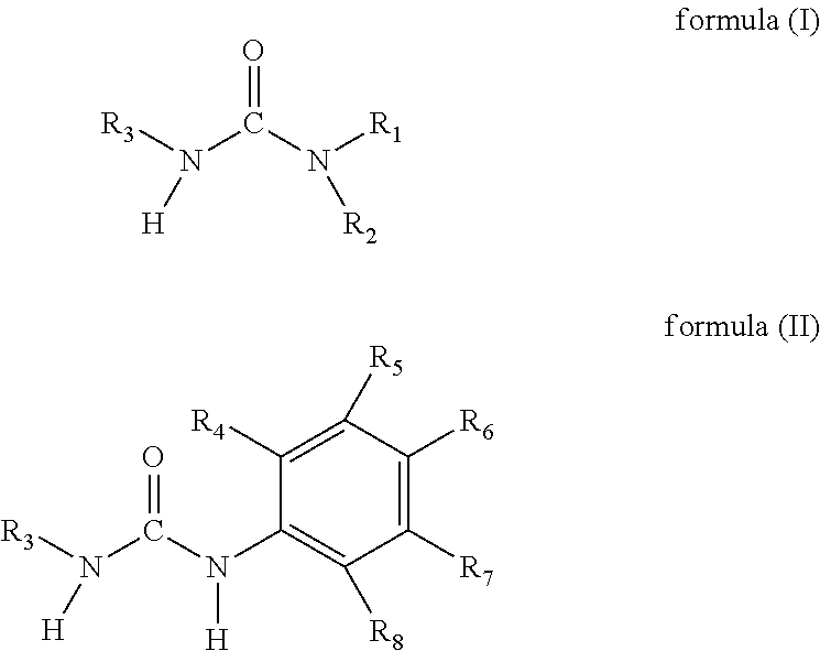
[R3]N(C(N([R1])[R2])=O)[H].[R3]N(C(N(C1=C([R8])C([R7])=C([R6])C([R5])=C1[R4])[H])=O)[H]
